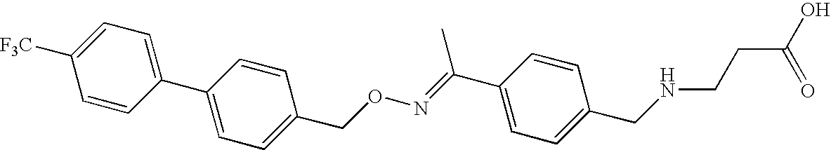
C1=CC(C2=CC=C(CON=C(C3=CC=C(CNCCC(O)=O)C=C3)C)C=C2)=CC=C1[F3C]
